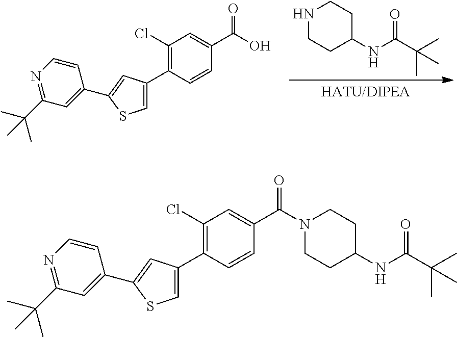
N1CCC(NC(C(C)(C)C)=O)CC1.C1(Cl)=C(C2=CSC(C3=CC(C(C)(C)C)=NC=C3)=C2)C=CC(C(=O)O)=C1.C1(Cl)=C(C2=CSC(C3=CC(C(C)(C)C)=NC=C3)=C2)C=CC(C(=O)N2CCC(NC(C(C)(C)C)=O)CC2)=C1
